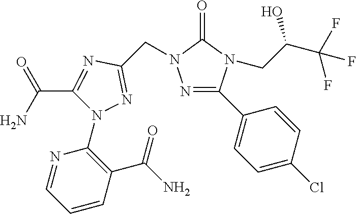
N1=CC=CC(C(=O)N)=C1N1C(C(N)=O)=NC(CN2N=C(C3=CC=C(Cl)C=C3)N(CC(C(F)(F)F)O)C2=O)=N1
